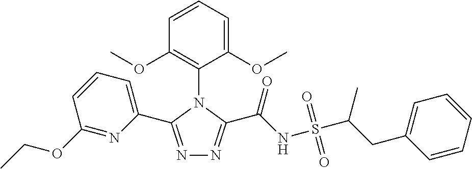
N1=C(C2=CC=CC(OCC)=N2)N(C2=C(OC)C=CC=C2OC)C(C(NS(C(CC2=CC=CC=C2)C)(=O)=O)=O)=N1
